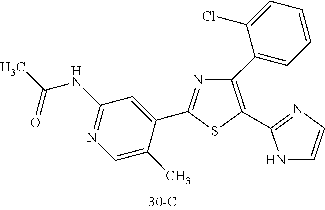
N1=C(C2=CC(NC(C)=O)=NC=C2C)SC(C2=NC=CN2)=C1C1=CC=CC=C1Cl
